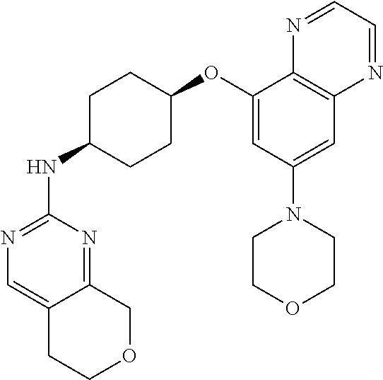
C1(NC2CCC(OC3=CC(N4CCOCC4)=CC4=C3N=CC=N4)CC2)=NC=C2C(=N1)COCC2
